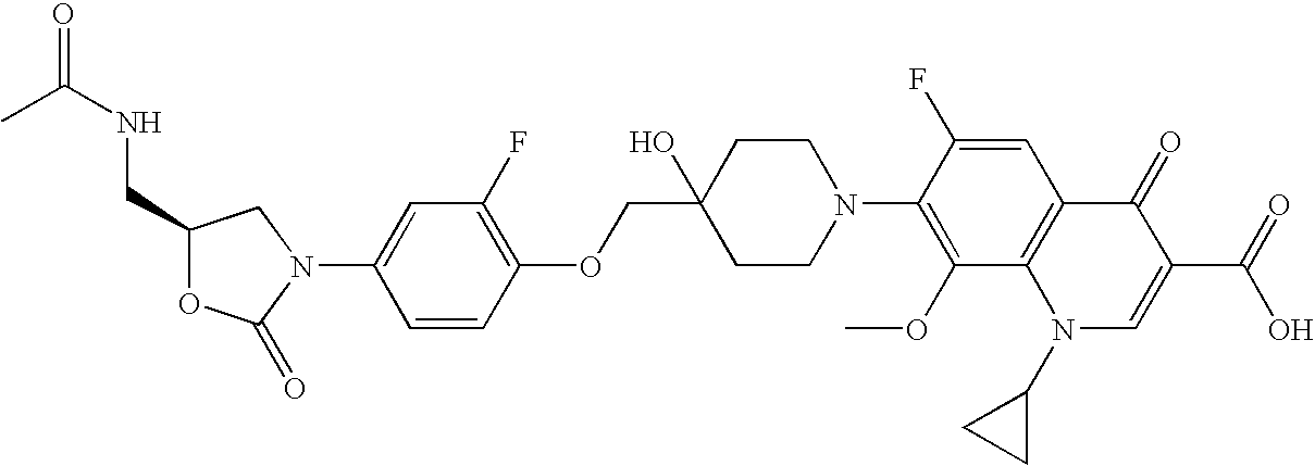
C1(CNC(=O)C)OC(=O)N(C2=CC(F)=C(OCC3(O)CCN(C4=C(OC)C5=C(C=C4F)C(=O)C(C(=O)O)=CN5C4CC4)CC3)C=C2)C1
